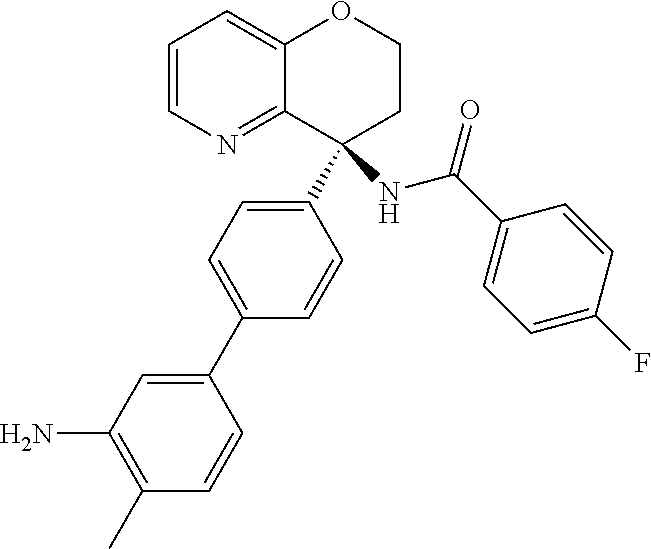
C1=CN=C2C(=C1)OCCC2(C1=CC=C(C2=CC(N)=C(C)C=C2)C=C1)NC(C1=CC=C(F)C=C1)=O
